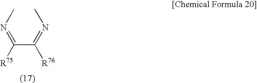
[R75]C(C([R76])=NC)=NC
